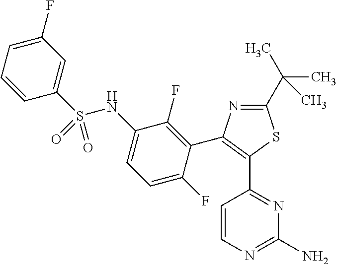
C1=C(F)C=C(S(NC2=CC=C(F)C(C3=C(C4=NC(N)=NC=C4)SC(C(C)(C)C)=N3)=C2F)(=O)=O)C=C1
